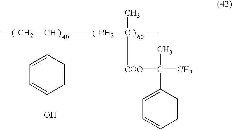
CCC(CC(C)(C)[COO]C(C)(C)C1=CC=CC=C1)C1=CC=C(O)C=C1
